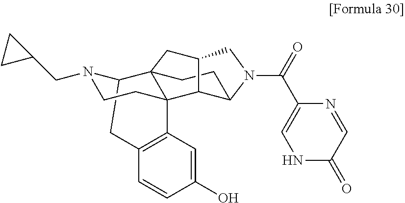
C12CC3=C(C=C(O)C=C3)C3(CCN1CC1CC1)C21CCC2C3C(C1)CN2C(=O)C1=CNC(=O)C=N1
